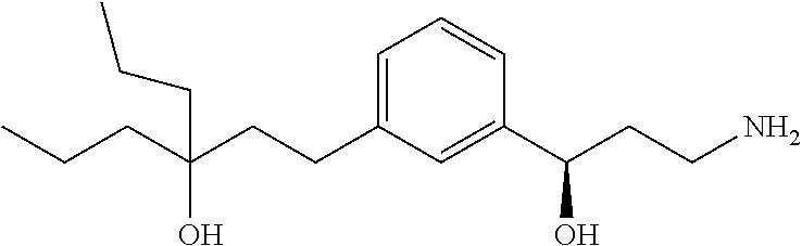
C1=C(CCC(CCC)(O)CCC)C=C(C(CCN)O)C=C1
